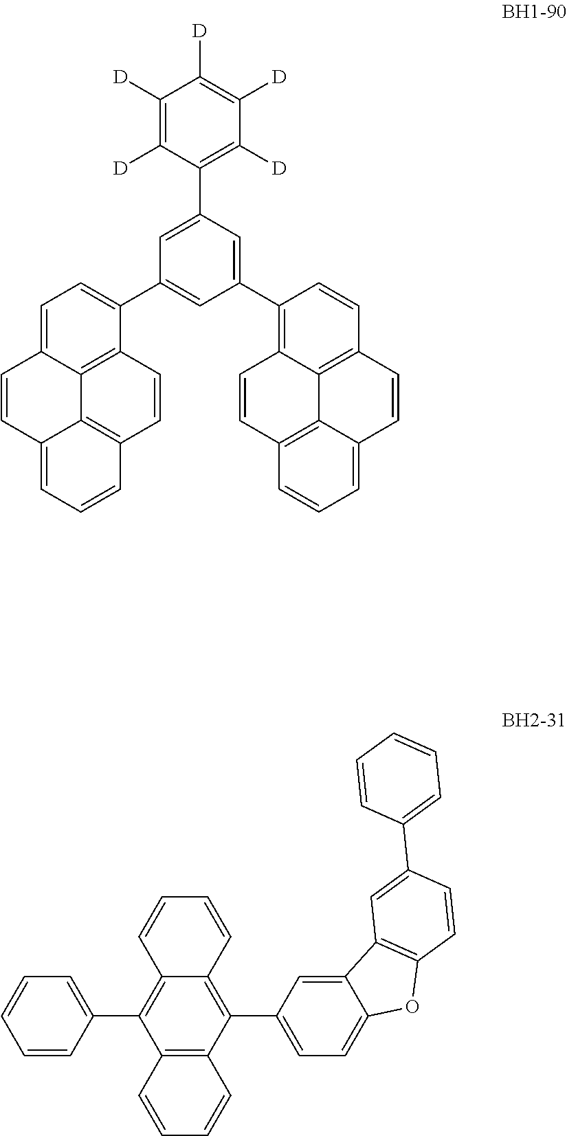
C1=C2C3=C(C(C4=CC(C5=C6C7=C(C=C5)C=CC5=CC=CC(=C75)C=C6)=CC(C5=C([D])C([D])=C([D])C([D])=C5[D])=C4)=C1)C=CC1=C3C(=CC=C1)C=C2.C12=C(C(C3=CC=C4C(=C3)C3=C(O4)C=CC(C4=CC=CC=C4)=C3)=C3C(=C1C1=CC=CC=C1)C=CC=C3)C=CC=C2
